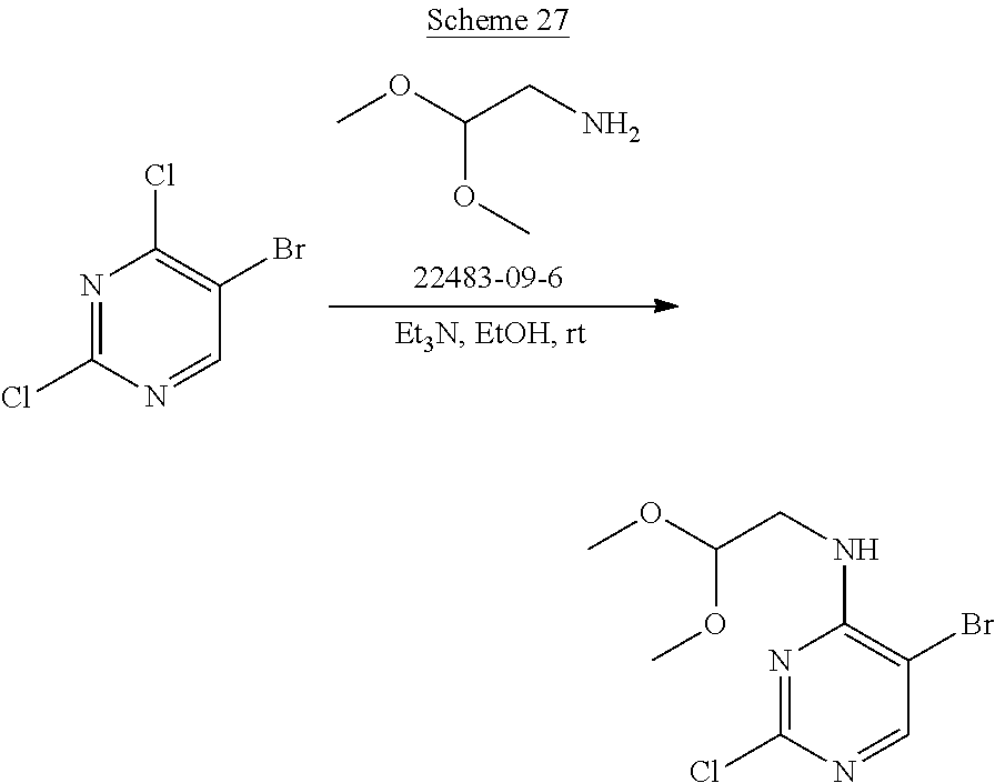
COC(CN)OC.N1=C(Cl)N=CC(Br)=C1Cl.N1=C(Cl)N=CC(Br)=C1NCC(OC)OC
